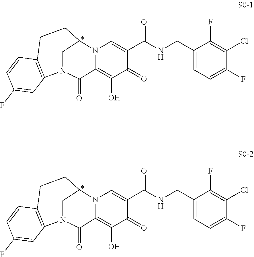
C1=C(C(=O)NCC2=CC=C(F)C(Cl)=C2F)C(=O)C(O)=C2N1C1CCC3=C(C=C(F)C=C3)N(C2=O)C1.C1=C(C(=O)NCC2=CC=C(F)C(Cl)=C2F)C(=O)C(O)=C2N1C1CCC3=C(C=C(F)C=C3)N(C2=O)C1
